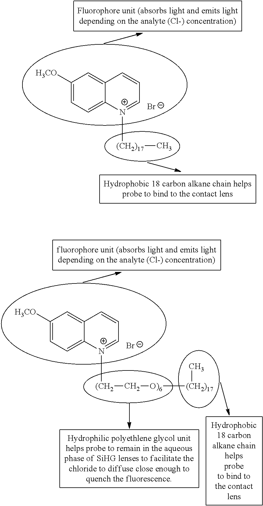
C1([H3CO])=CC=C2C(=C1)C=CC=[N+]2[(CH2)17]C.[Br-].C1([H3CO])=CC=C2C(=C1)C=CC=[N+]2[(CH2]C[O)6][(CH2)17]C.[Br-]
